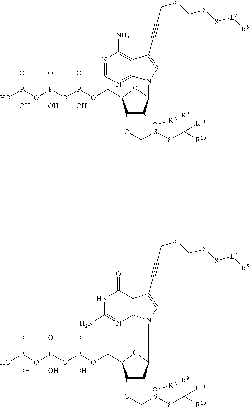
C(#CCOCSS[L2][R5])C1=CN(C2C(O[R7A])C(OCSSC([R10])([R9])[R11])C(COP(=O)(O)OP(=O)(O)OP(O)(=O)O)O2)C2=NC=NC(N)=C21.C(#CCOCSS[L2][R5])C1=CN(C2C(O[R7A])C(OCSSC([R10])([R9])[R11])C(COP(=O)(O)OP(=O)(O)OP(O)(=O)O)O2)C2=C1C(=O)NC(N)=N2
